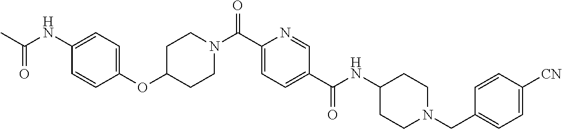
C1=C(C(N2CCC(OC3=CC=C(NC(C)=O)C=C3)CC2)=O)N=CC(C(=O)NC2CCN(CC3=CC=C([CN])C=C3)CC2)=C1
